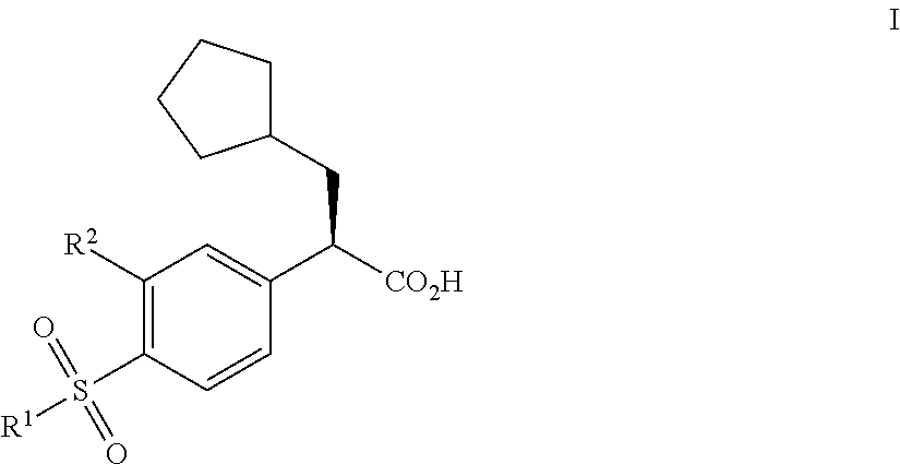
C1([R2])=C(S(=O)(=O)[R1])C=CC(C([CO2H])CC2CCCC2)=C1
